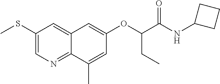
C1(SC)=CN=C2C(=C1)C=C(OC(C(NC1CCC1)=O)CC)C=C2C
